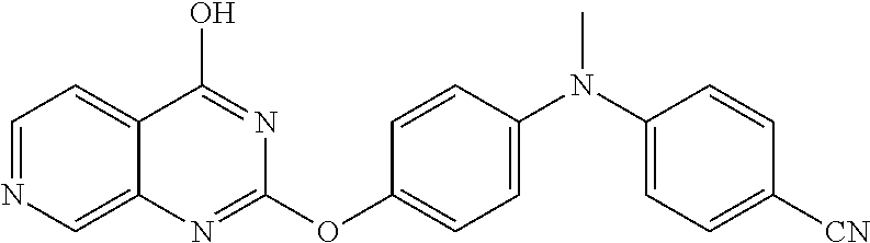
C1=NC=C2C(=C1)C(O)=NC(OC1=CC=C(N(C)C3=CC=C([CN])C=C3)C=C1)=N2
